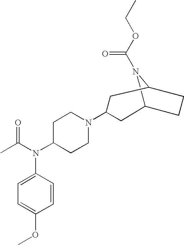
C12N(C(OCC)=O)C(CC1)CC(N1CCC(N(C(C)=O)C3=CC=C(OC)C=C3)CC1)C2
